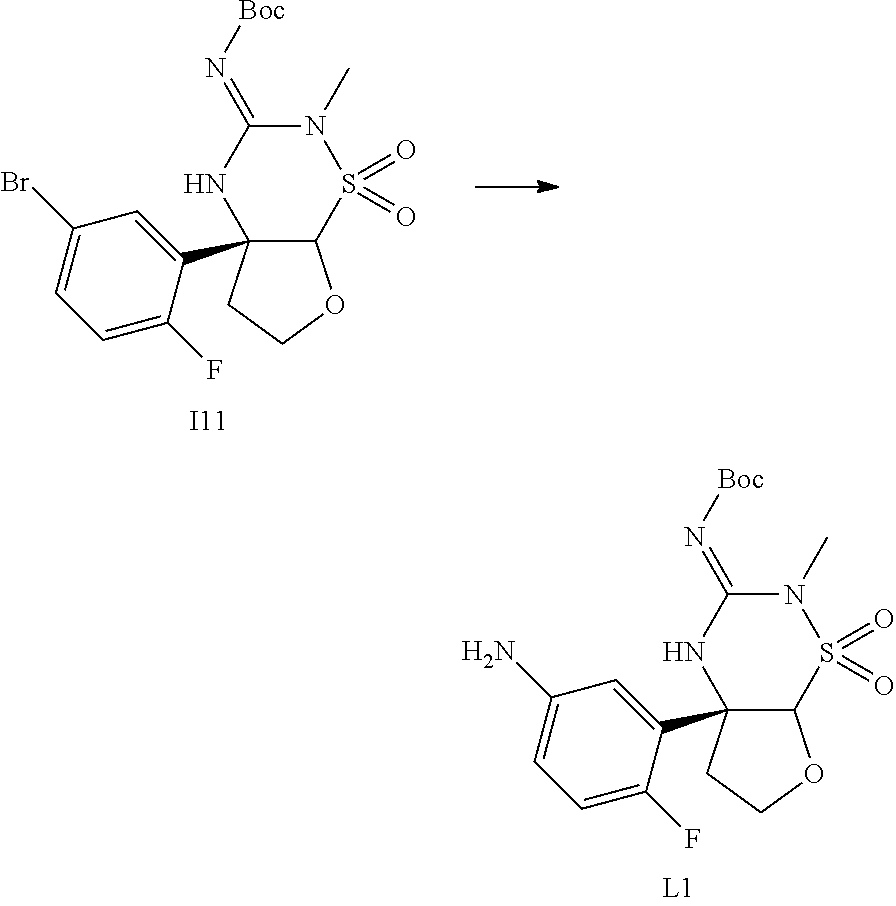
C1(N)=CC=C(F)C(C23NC(=N[Boc])N(C)S(=O)(=O)C2OCC3)=C1.C1(Br)=CC=C(F)C(C23NC(=N[Boc])N(C)S(=O)(=O)C2OCC3)=C1.[I11]
